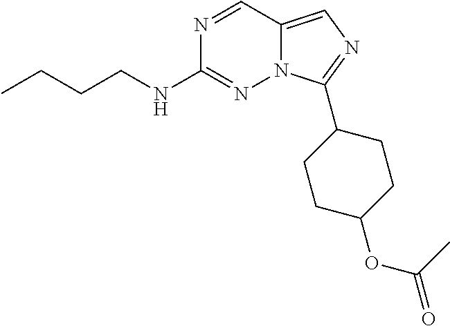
N1=CC2=CN=C(C3CCC(OC(=O)C)CC3)N2N=C1NCCCC
